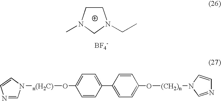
C1N(CC)CCN1C.[BF4-].C1=CC(C2=CC=C(O[(CH2)n]N3C=NC=C3)C=C2)=CC=C1O[n(H2C)]N1C=CN=C1
